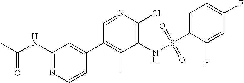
CC(NC1=NC=CC(C2=C(C)C(NS(C3=CC=C(F)C=C3F)(=O)=O)=C(Cl)N=C2)=C1)=O
